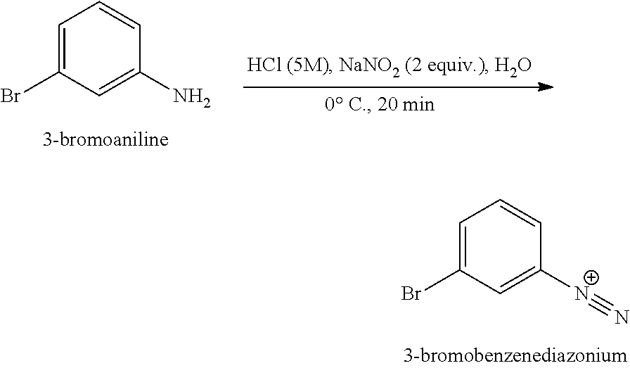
C1=C(Br)C=C(N)C=C1.C1=C(Br)C=C([N+]#N)C=C1
